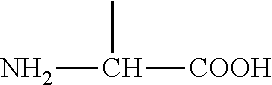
C([COOH])(N)C
